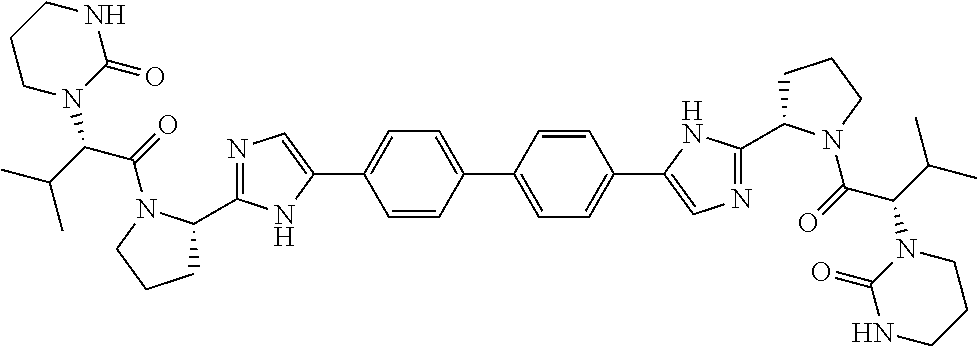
C1(C2=CC=C(C3=CC=C(C4=CN=C(C5CCCN5C(=O)C(C(C)C)N5C(=O)NCCC5)N4)C=C3)C=C2)=CN=C(C2CCCN2C(=O)C(C(C)C)N2C(=O)NCCC2)N1
